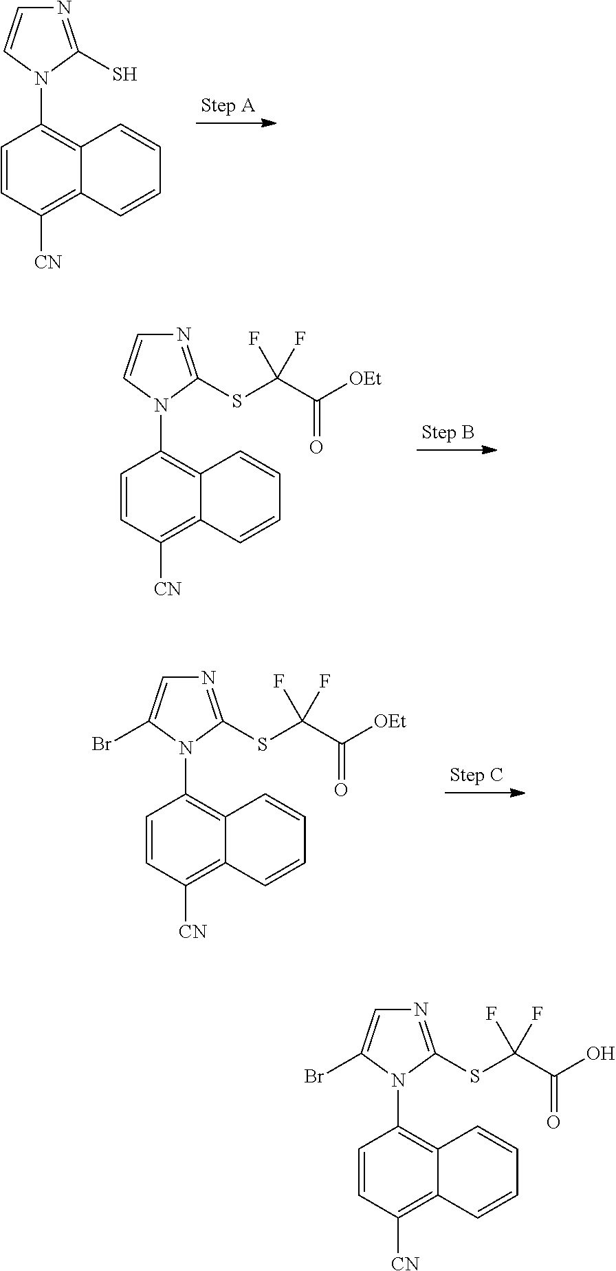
C12=C([CN])C=CC(N3C(S)=NC=C3)=C1C=CC=C2.C12=C([CN])C=CC(N3C(SC(C([OEt])=O)(F)F)=NC=C3)=C1C=CC=C2.C12=C([CN])C=CC(N3C(SC(C([OEt])=O)(F)F)=NC=C3Br)=C1C=CC=C2.C12=C([CN])C=CC(N3C(SC(C(O)=O)(F)F)=NC=C3Br)=C1C=CC=C2
